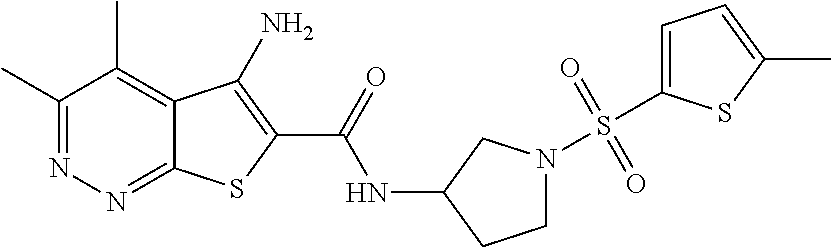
C1(C)=NN=C2C(=C1C)C(N)=C(C(=O)NC1CN(S(C3=CC=C(C)S3)(=O)=O)CC1)S2
